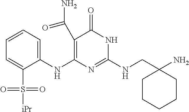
C1(C(N)=O)=C(NC2=CC=CC=C2S([iPr])(=O)=O)N=C(NCC2(N)CCCCC2)NC1=O
